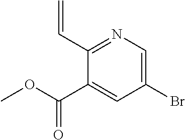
C1(Br)=CN=C(C=C)C(C(OC)=O)=C1
